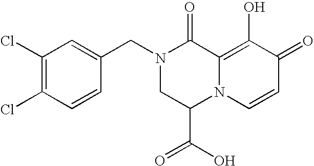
N1(CC2=CC(Cl)=C(Cl)C=C2)CC(C(O)=O)N2C(=C(O)C(=O)C=C2)C1=O
